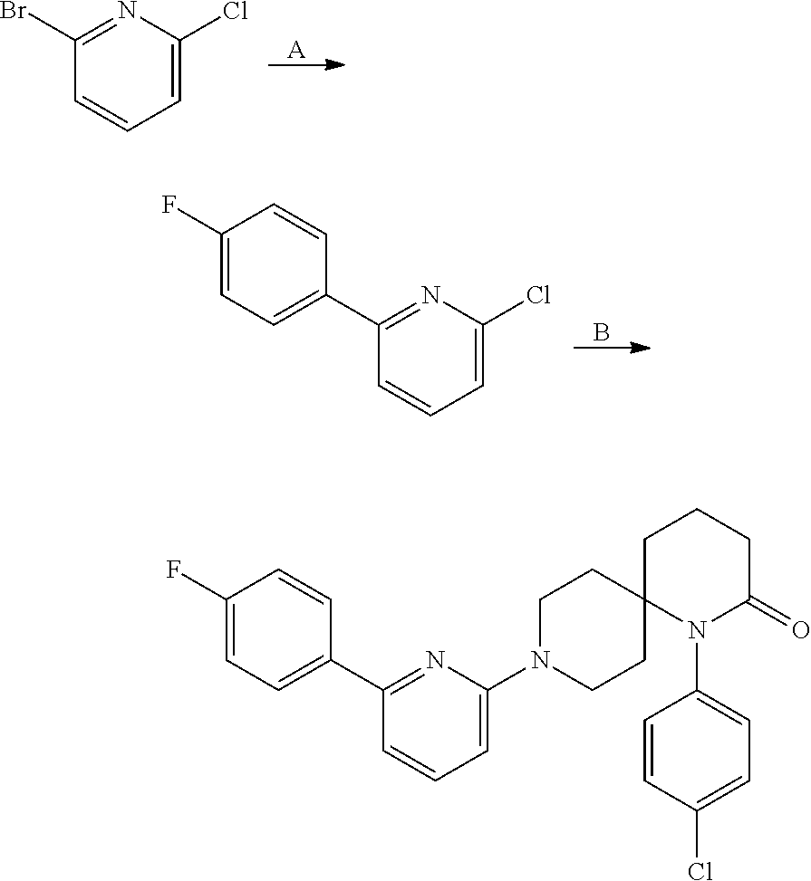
[A].C1=C(Cl)N=C(Br)C=C1.B.C1=C(Cl)N=C(C2=CC=C(F)C=C2)C=C1.N1(C2=CC=CC(C3=CC=C(F)C=C3)=N2)CCC2(CC1)N(C1=CC=C(Cl)C=C1)C(=O)CCC2
